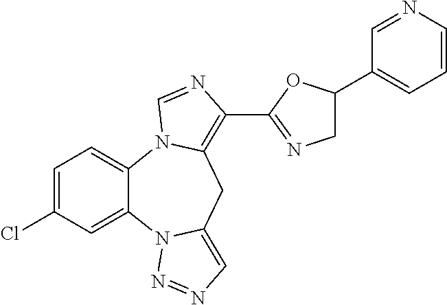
C1=C(Cl)C=C2C(=C1)N1C(=C(C3=NCC(C4=CC=CN=C4)O3)N=C1)CC1=CN=NN21
